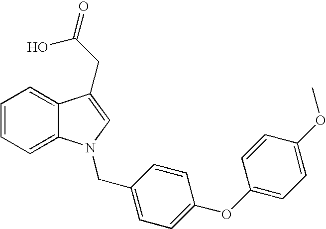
C1=CC=C2C(=C1)C(CC(O)=O)=CN2CC1=CC=C(OC2=CC=C(OC)C=C2)C=C1
